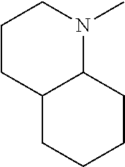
C1N(C)C2C(CC1)CCCC2
